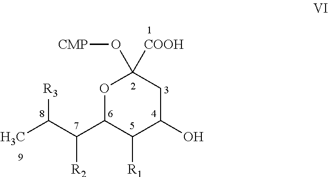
O1C(C(C(C)[R3])[R2])C([R1])C(O)CC1([COOH])O[CMP]
